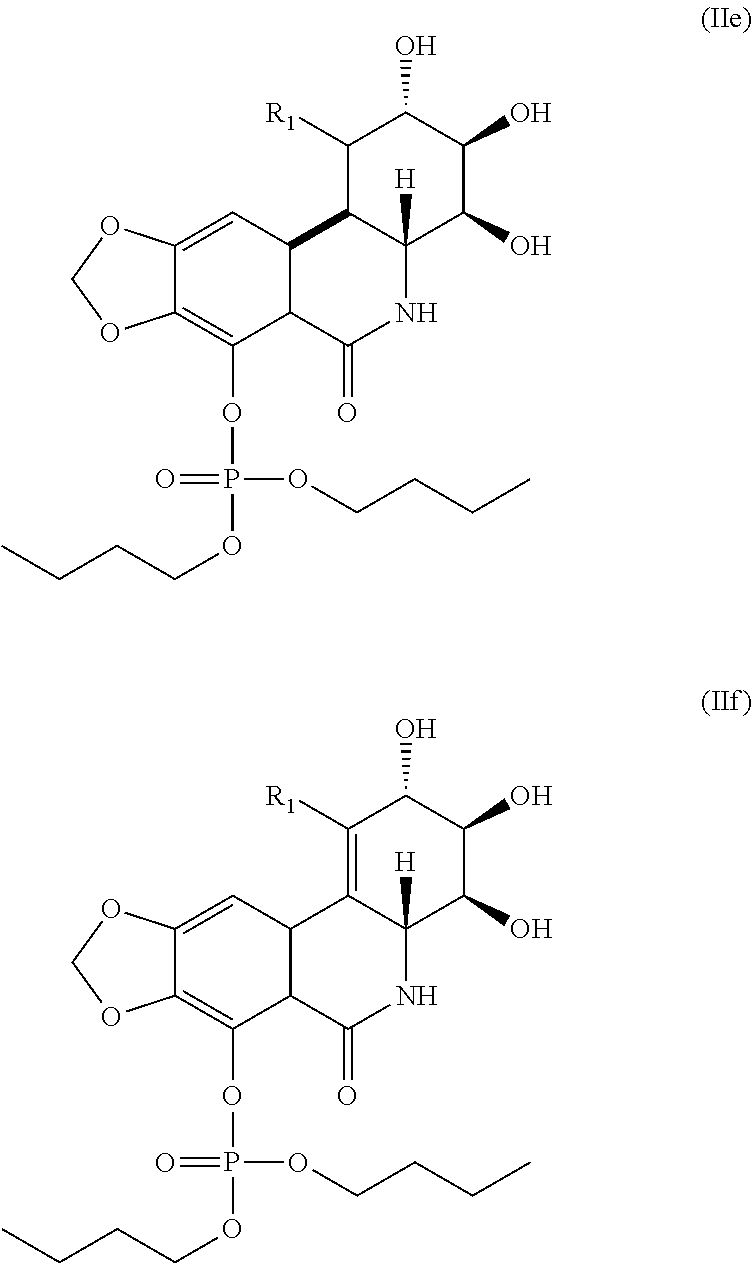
C12=CC3C(C(OP(=O)(OCCCC)OCCCC)=C1OCO2)C(=O)NC1([H])C3C([R1])C(O)C(O)C1O.C12=CC3C(C(OP(=O)(OCCCC)OCCCC)=C1OCO2)C(=O)NC1([H])C3=C([R1])C(O)C(O)C1O
